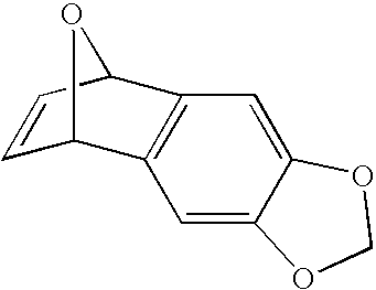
C1=C2C(=CC3=C1C1C=CC3O1)OCO2
